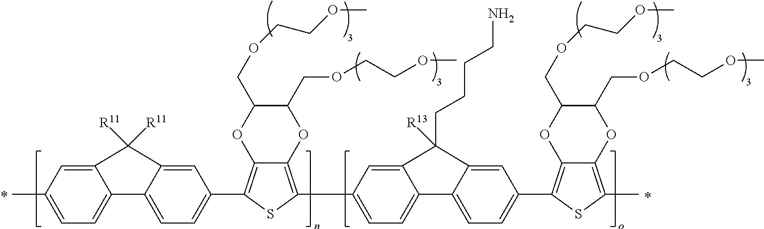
C12=C(C)SC(C3=CC=C4C5=CC=C(C6=C7C(=C(C8=CC=C9C%10=CC=C(C)C=C%10C([R11])([R11])C9=C8)S6)OC(COCCOC)C(COCCOC)O7)C=C5C([R13])(CCCCN)C4=C3)=C1OC(COCCOC)C(COCCOC)O2
